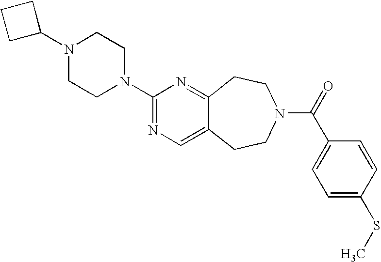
C1C(N2CCN(C3=NC=C4C(=N3)CCN(C(=O)C3=CC=C(SC)C=C3)CC4)CC2)CC1
